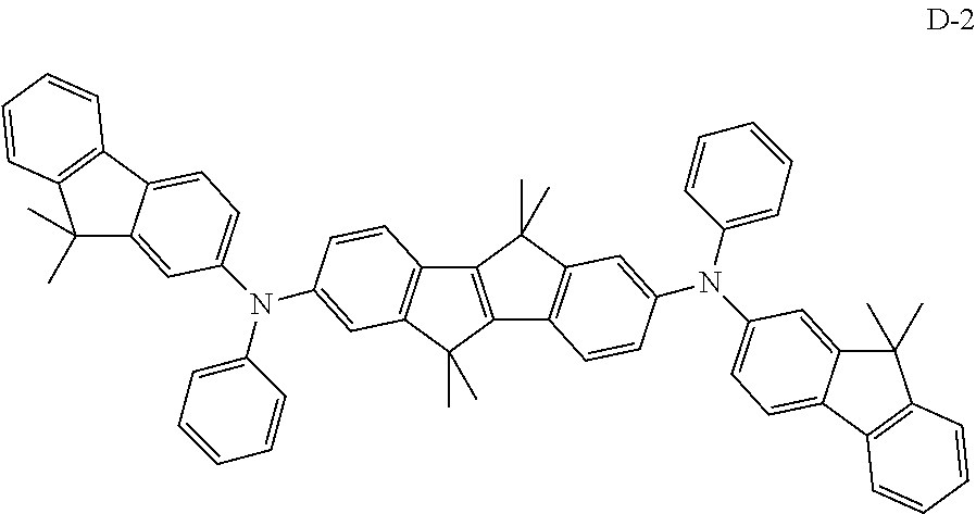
C12=C(C(C)(C)C3=C1C=CC(N(C1=CC=CC=C1)C1=CC=C4C(=C1)C(C)(C)C1=C4C=CC=C1)=C3)C1=C(C2(C)C)C=C(N(C2=CC=CC=C2)C2=CC=C3C(=C2)C(C)(C)C2=C3C=CC=C2)C=C1
